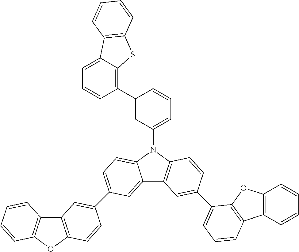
C1(C2=CC(N3C4=CC=C(C5=CC6=C(OC7=C6C=CC=C7)C=C5)C=C4C4=C3C=CC(C3=CC=CC5=C3OC3=C5C=CC=C3)=C4)=CC=C2)=C2C(=CC=C1)C1=C(S2)C=CC=C1
